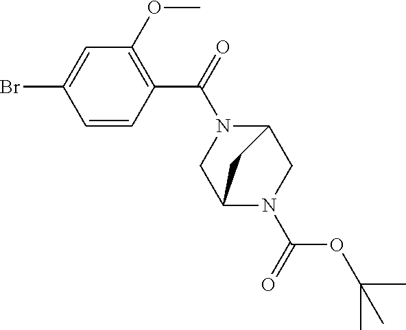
C1=CC(C(=O)N2C3CN(C(=O)OC(C)(C)C)C(C2)C3)=C(OC)C=C1Br
